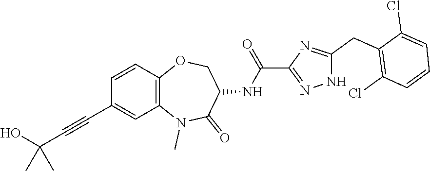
C1=CC2=C(C=C1C#CC(O)(C)C)N(C)C(=O)C(NC(C1=NNC(CC3=C(Cl)C=CC=C3Cl)=N1)=O)CO2
